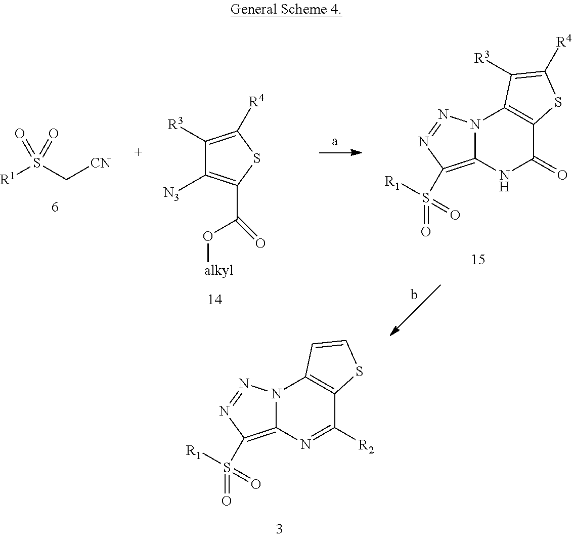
N12C(=C(S(=O)(=O)[R1])N=N1)N=C([R2])C1=C2C=CS1.N12C(=C(S(=O)(=O)[R1])N=N1)NC(=O)C1=C2C([R3])=C([R4])S1.[R1]S(C[CN])(=O)=O.C1([R3])=C([R4])SC(C(=O)O[alkyl])=C1[N3]
